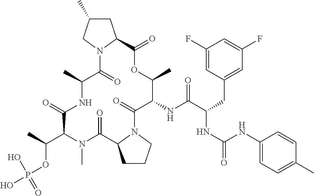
C(OP(O)(O)=O)(C1N(C)C(=O)C2N(C(=O)C(NC(C(CC3=CC(F)=CC(F)=C3)NC(=O)NC3=CC=C(C)C=C3)=O)C(C)OC(=O)C3N(C(=O)C(C)NC1=O)CC(C)C3)CCC2)C
